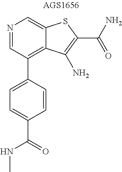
N1=CC(C2=CC=C(C(=O)NC)C=C2)=C2C(=C1)SC(C(N)=O)=C2N
